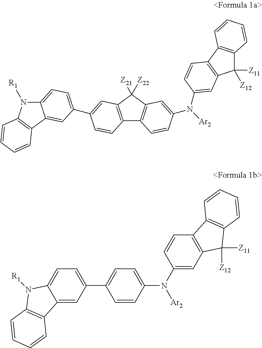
C12=CC=C(C3=CC4=C(C5=C(C4([Z22])[Z21])C=C(N([Ar2])C4=CC6=C(C7=C(C=CC=C7)C6([Z11])[Z12])C=C4)C=C5)C=C3)C=C1C1=C(N2[R1])C=CC=C1.C1=CC(N(C2=CC3=C(C=C2)C2=C(C3([Z11])[Z12])C=CC=C2)[Ar2])=CC=C1C1=CC=C2C(=C1)C1=C(N2[R1])C=CC=C1
